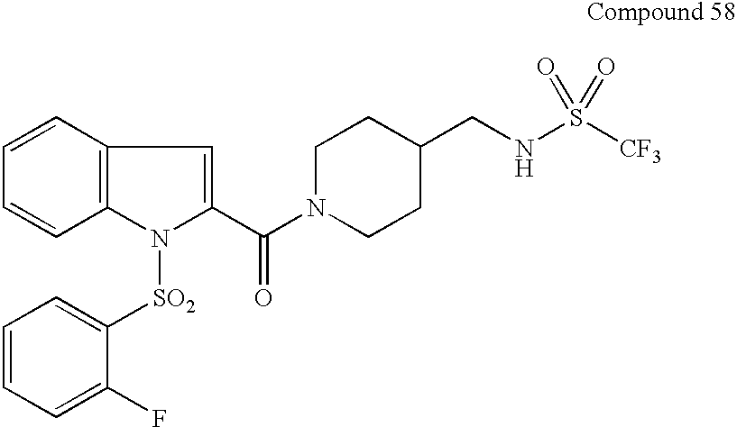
C12=C(C=CC=C1)C=C(C(N1CCC(CNS([CF3])(=O)=O)CC1)=O)N2[SO2]C1=CC=CC=C1F
